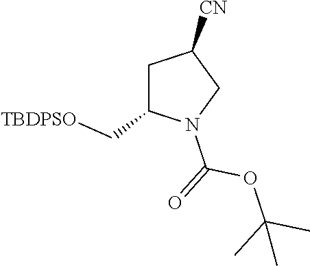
C1C(C[TBDPSO])N(C(=O)OC(C)(C)C)CC1[CN]
